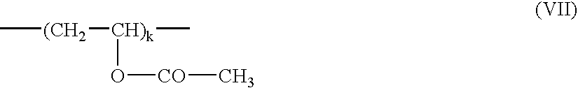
C[(CH2][CH)k](O[CO]C)C
